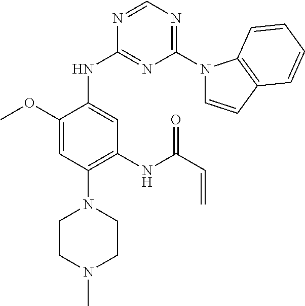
N1=CN=C(N2C=CC3=C2C=CC=C3)N=C1NC1=CC(NC(C=C)=O)=C(N2CCN(C)CC2)C=C1OC
